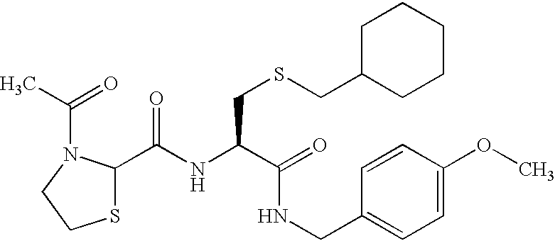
C(NC(C(=O)NCC1=CC=C(OC)C=C1)CSCC1CCCCC1)(=O)C1SCCN1C(=O)C
